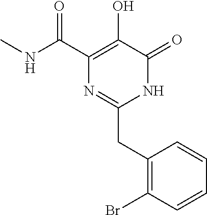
N(C(C1=C(O)C(=O)NC(CC2=C(Br)C=CC=C2)=N1)=O)C
